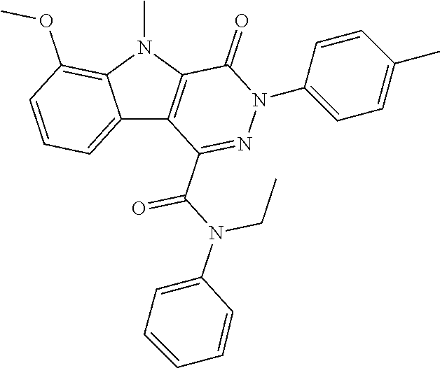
C12=CC=CC(OC)=C1N(C)C1=C2C(C(N(C2=CC=CC=C2)CC)=O)=NN(C2=CC=C(C)C=C2)C1=O
